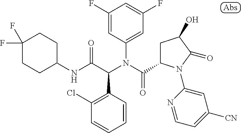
C1(NC(C(N(C(=O)C2CC(O)C(=O)N2C2=CC([CN])=CC=N2)C2=CC(F)=CC(F)=C2)C2=C(Cl)C=CC=C2)=O)CCC(F)(F)CC1
